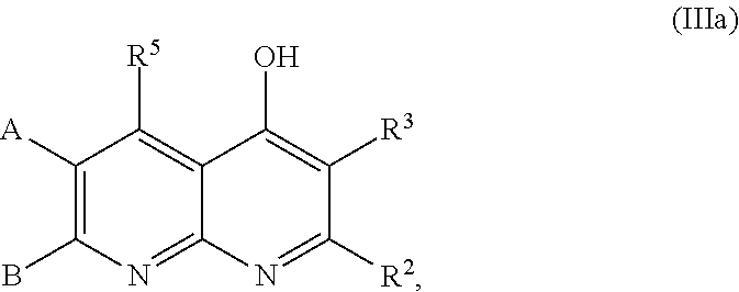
C1([A])=C(B)N=C2C(=C1[R5])C(O)=C([R3])C([R2])=N2
